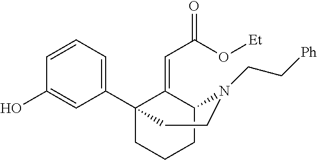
C1=CC=C(C23CCCC(C2=CC(O[Et])=O)N(CC[Ph])CC3)C=C1O
